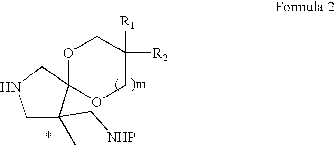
O1C2(OCC([R1])([R2])C1)CNCC2(C)C[NHP]
